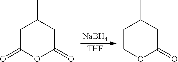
[NaBH4].[THF].C1C(=O)OC(=O)CC1C.C1COC(=O)CC1C
